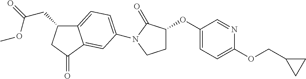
C12=CC=C(N3C(=O)C(OC4=CC=C(OCC5CC5)N=C4)CC3)C=C1C(=O)CC2CC(OC)=O
